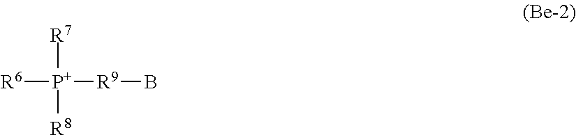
[R6][P+]([R7])([R8])[R9]B
